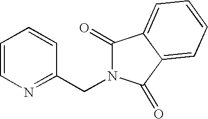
C1=CN=C(CN2C(=O)C3=CC=CC=C3C2=O)C=C1
